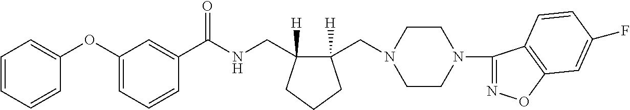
C1=CC=CC(OC2=CC=CC(C(NCC3([H])C(CN4CCN(C5=NOC6=C5C=CC(F)=C6)CC4)([H])CCC3)=O)=C2)=C1
